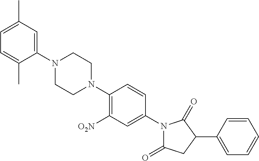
C1=C(C)C=C(N2CCN(C3=C([O2N])C=C(N4C(=O)CC(C5=CC=CC=C5)C4=O)C=C3)CC2)C(C)=C1
